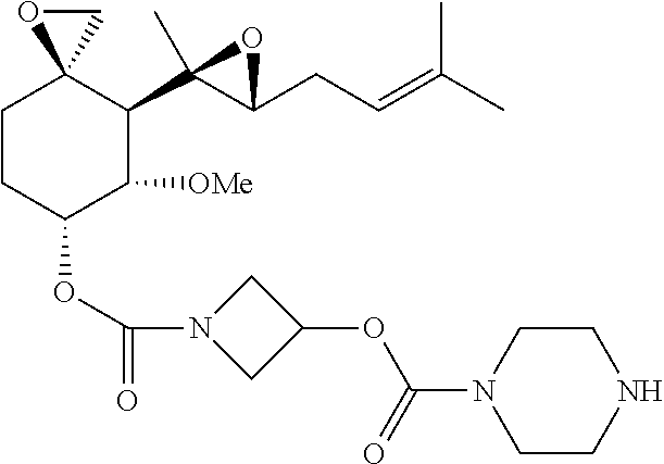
O(C1C([OMe])C(C2(C)C(CC=C(C)C)O2)C2(CC1)CO2)C(=O)N1CC(OC(N2CCNCC2)=O)C1
